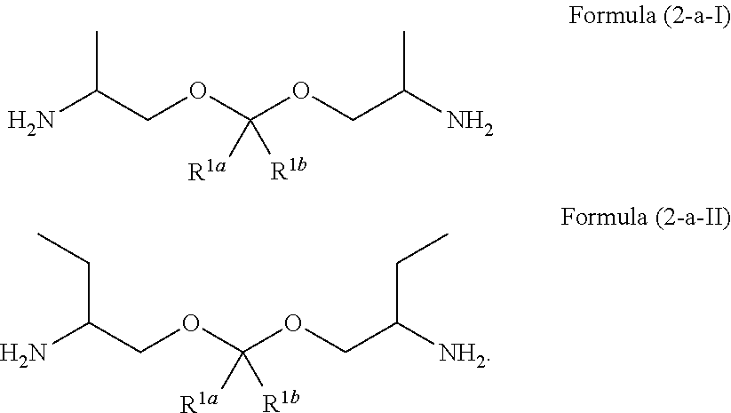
NC(COC(OCC(N)C)([R1b])[R1a])C.NC(COC(OCC([NH2])CC)([R1b])[R1a])CC
